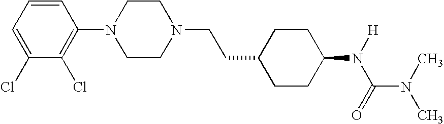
C1(Cl)=CC=CC(N2CCN(CCC3CCC(N(C(N(C)C)=O)[H])CC3)CC2)=C1Cl
